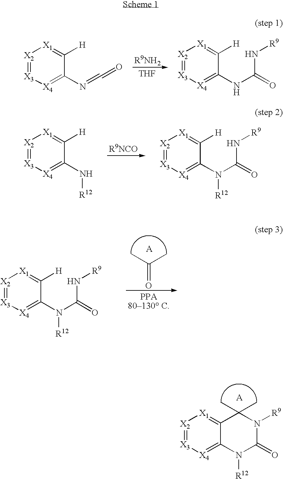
[X2]1=[X3][X4]=C2C(=[X1]1)C(C)(C)N([R9])C(=O)N2[R12].[THF].[X2]1=[X3][X4]=C(N=C=O)C([H])=[X1]1.[X2]1=[X3][X4]=C(NC(N[R9])=O)C([H])=[X1]1.[X2]1=[X3][X4]=C(N[R12])C([H])=[X1]1.[X2]1=[X3][X4]=C(N(C(N[R9])=O)[R12])C([H])=[X1]1.CC(C)=O.[X2]1=[X3][X4]=C(N(C(N[R9])=O)[R12])C([H])=[X1]1
